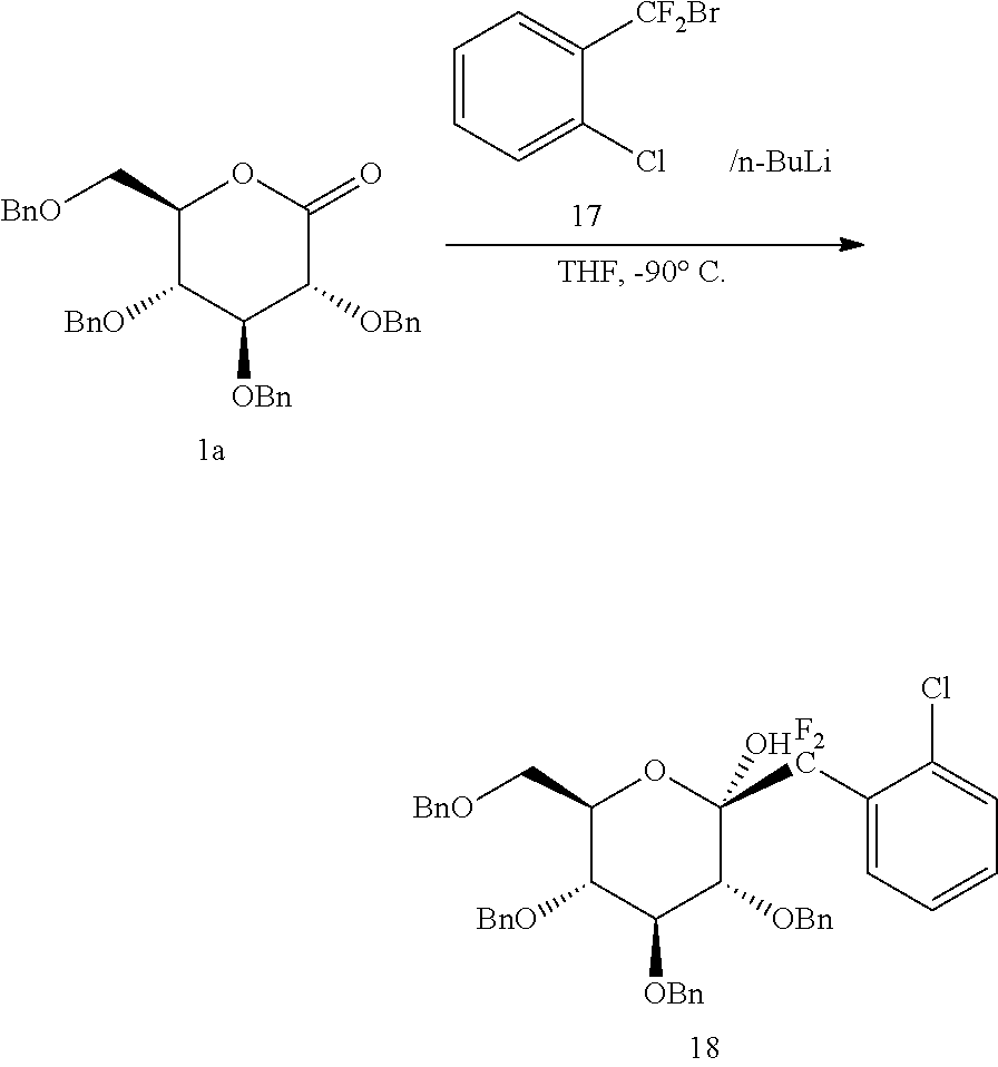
C1(C[BnO])C([BnO])C([OBn])C([OBn])C([F2C]C2=CC=CC=C2Cl)(O)O1.C1(C[BnO])C([BnO])C([OBn])C([OBn])C(=O)O1.C1=CC=C(Cl)C([CF2Br])=C1
